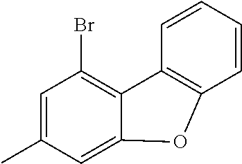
C1=C(C)C=C2C(=C1Br)C1=C(C=CC=C1)O2
